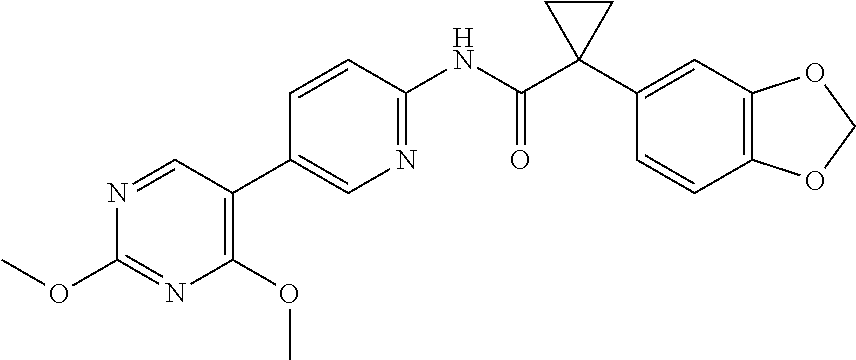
N1=CC(C2=CN=C(NC(C3(C4=CC5=C(C=C4)OCO5)CC3)=O)C=C2)=C(OC)N=C1OC
